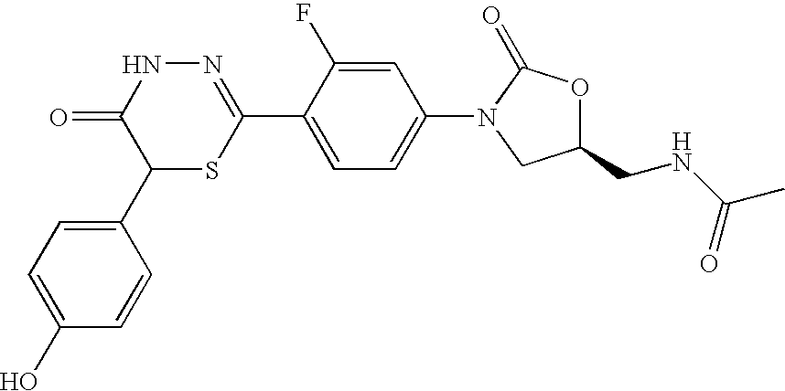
N1=C(C2=CC=C(N3CC(CNC(C)=O)OC3=O)C=C2F)SC(C2=CC=C(O)C=C2)C(=O)N1
